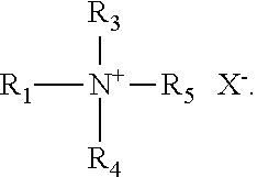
[R1][N+]([R3])([R4])[R5].[X-]
